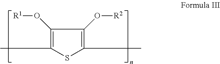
C1(O[R1])=C(C)SC(C)=C1O[R2]
